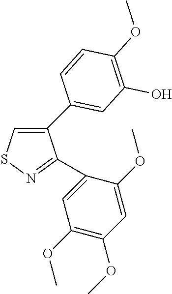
C1(C2=CC(O)=C(OC)C=C2)=CSN=C1C1=CC(OC)=C(OC)C=C1OC
